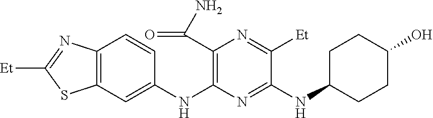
C1(NC2=C(C(N)=O)N=C([Et])C(NC3CCC(O)CC3)=N2)=CC2=C(C=C1)N=C([Et])S2
